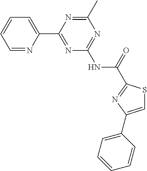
C1=NC(C2=NC(NC(=O)C3=NC(C4=CC=CC=C4)=CS3)=NC(C)=N2)=CC=C1
